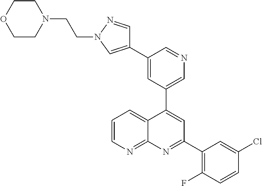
C1=C(C2=CN(CCN3CCOCC3)N=C2)C=NC=C1C1=CC(C2=C(F)C=CC(Cl)=C2)=NC2=NC=CC=C12
